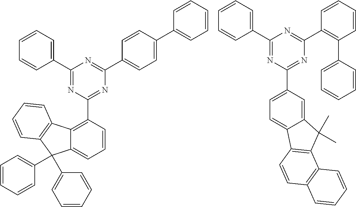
C1=CC=C(C2=NC(C3=CC=C4C(=C3)C(C)(C)C3=C4C=CC4=C3C=CC=C4)=NC(C3=C(C4=CC=CC=C4)C=CC=C3)=N2)C=C1.C1=CC=C(C2=NC(C3=C4C(=CC=C3)C(C3=CC=CC=C3)(C3=CC=CC=C3)C3=C4C=CC=C3)=NC(C3=CC=C(C4=CC=CC=C4)C=C3)=N2)C=C1
